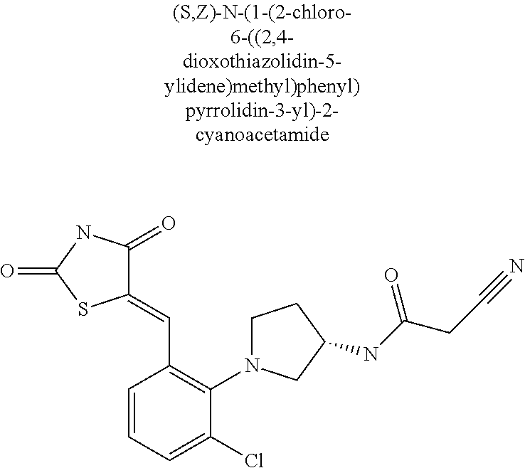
C1(=CC2=C(N3CCC(NC(CC#N)=O)C3)C(Cl)=CC=C2)C(=O)NC(=O)S1
